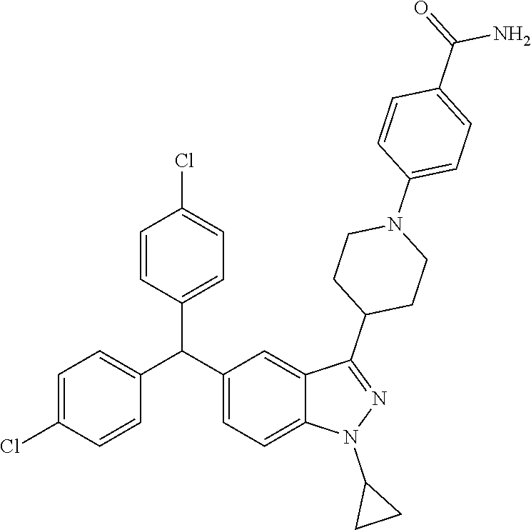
C1=C(Cl)C=CC(C(C2=CC=C3C(=C2)C(C2CCN(C4=CC=C(C(=O)N)C=C4)CC2)=NN3C2CC2)C2=CC=C(Cl)C=C2)=C1
